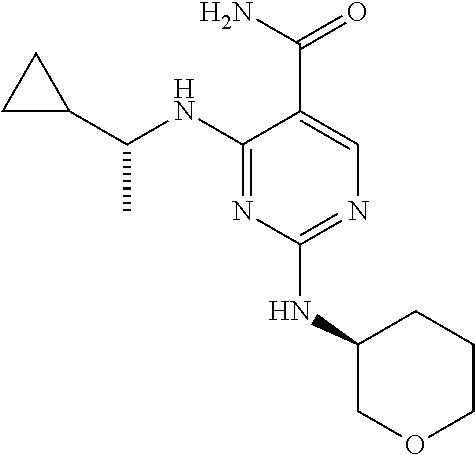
C1(NC(C2CC2)C)=NC(NC2COCCC2)=NC=C1C(=O)N
